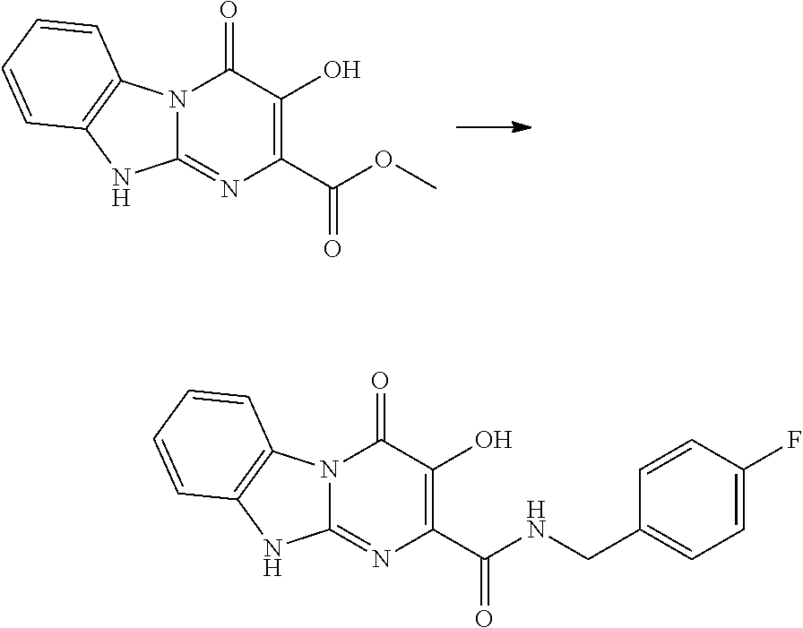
C12=NC(C(OC)=O)=C(O)C(=O)N1C1=C(N2)C=CC=C1.C12=NC(C(NCC3=CC=C(F)C=C3)=O)=C(O)C(=O)N1C1=C(N2)C=CC=C1
